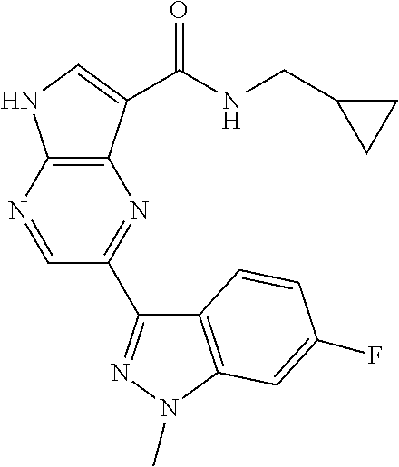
C12=C(N=CC(C3=NN(C)C4=C3C=CC(F)=C4)=N1)NC=C2C(NCC1CC1)=O
